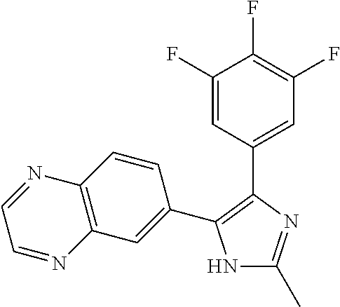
N1C(C)=NC(C2=CC(F)=C(F)C(F)=C2)=C1C1=CC2=C(C=C1)N=CC=N2
